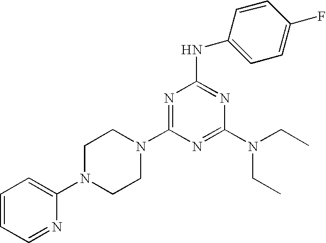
C1=CC=NC(N2CCN(C3=NC(NC4=CC=C(F)C=C4)=NC(N(CC)CC)=N3)CC2)=C1
